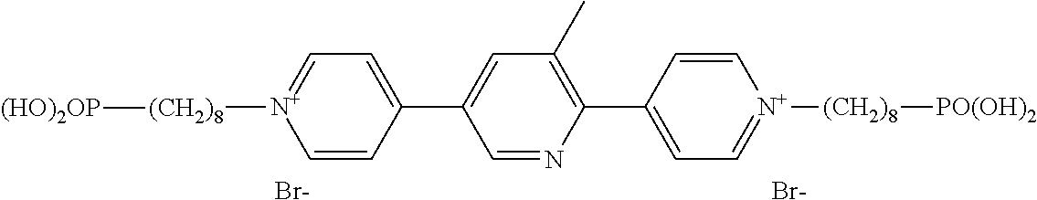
C1=CC(C2=CC(C)=C(C3=CC=[N+]([(CH2)8][PO(OH)2])C=C3)N=C2)=CC=[N+]1[(CH2)8][(HO)2OP].[Br-].[Br-]
